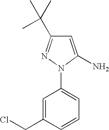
C1=C(N)N(C2=CC=CC(CCl)=C2)N=C1C(C)(C)C
